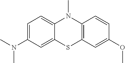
C12=CC=C(N(C)C)C=C1SC1=C(N2C)C=CC(OC)=C1
